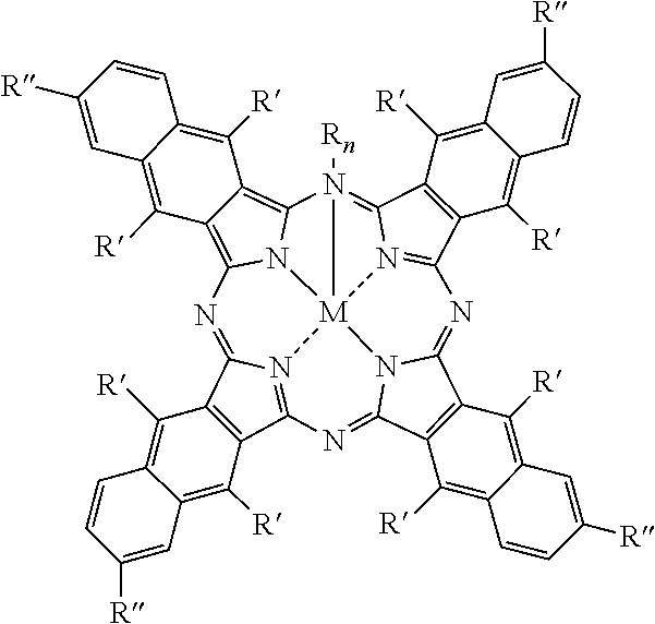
C12=C(C3=N4C1=NC1=C5C(=C6N1[M]417N4=C(C8=C(C4=N61[Rn])C([R])=C1C(=C8[R])C=CC([R])=C1)N=C1C4=C(C(=N3)N17)C([R])=C1C(=C4[R])C=C([R])C=C1)C([R])=C1C(=C5[R])C=C([R])C=C1)C([R])=C1C(=C2[R])C=CC([R])=C1
